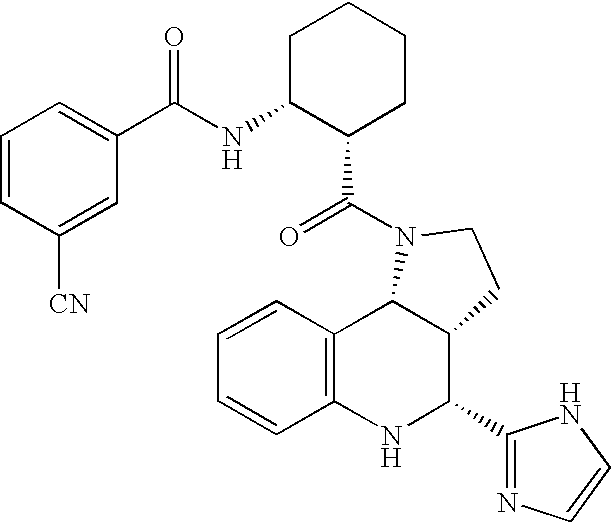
C12=C(NC(C3=NC=CN3)C3C1N(C(=O)C1CCCCC1NC(=O)C1=CC=CC([CN])=C1)CC3)C=CC=C2
